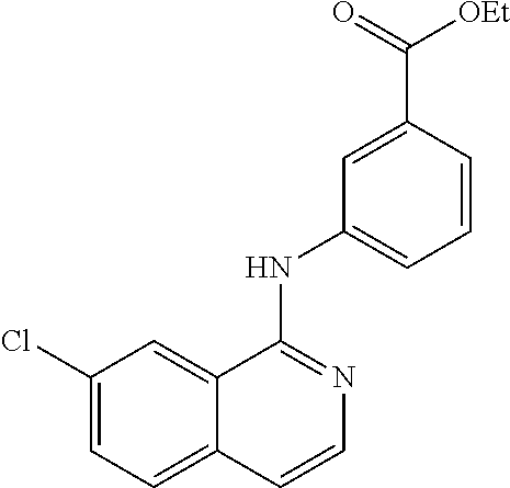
C1=CC2=CC=C(Cl)C=C2C(NC2=CC=CC(C(=O)[OEt])=C2)=N1
